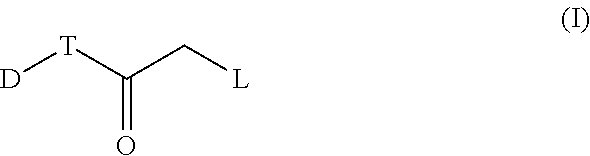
[D][T]C(=O)C[L]
